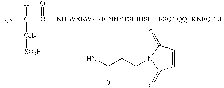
NC(C([NH-WXEWKREINNYTSLIHSLIEESQNQQERNEQELL]NC(=O)CCN1C(=O)C=CC1=O)=O)([H])C[SO3H]
